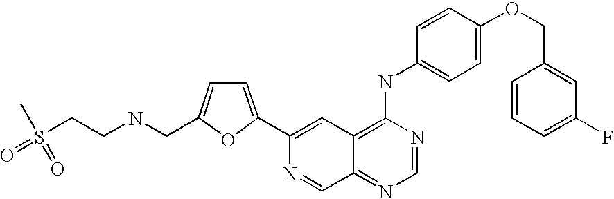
C1=NC(NC2=CC=C(OCC3=CC(F)=CC=C3)C=C2)=C2C(=N1)C=NC(C1=CC=C(CNCCS(=O)(C)=O)O1)=C2
